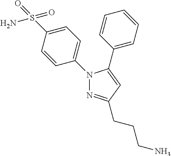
C1=C(N2N=C(CCCN)C=C2C2=CC=CC=C2)C=CC(S(N)(=O)=O)=C1
